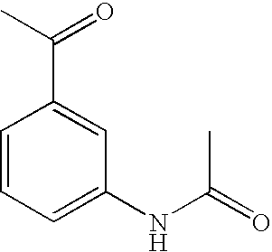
N(C(=O)C)C1=CC=CC(C(=O)C)=C1
